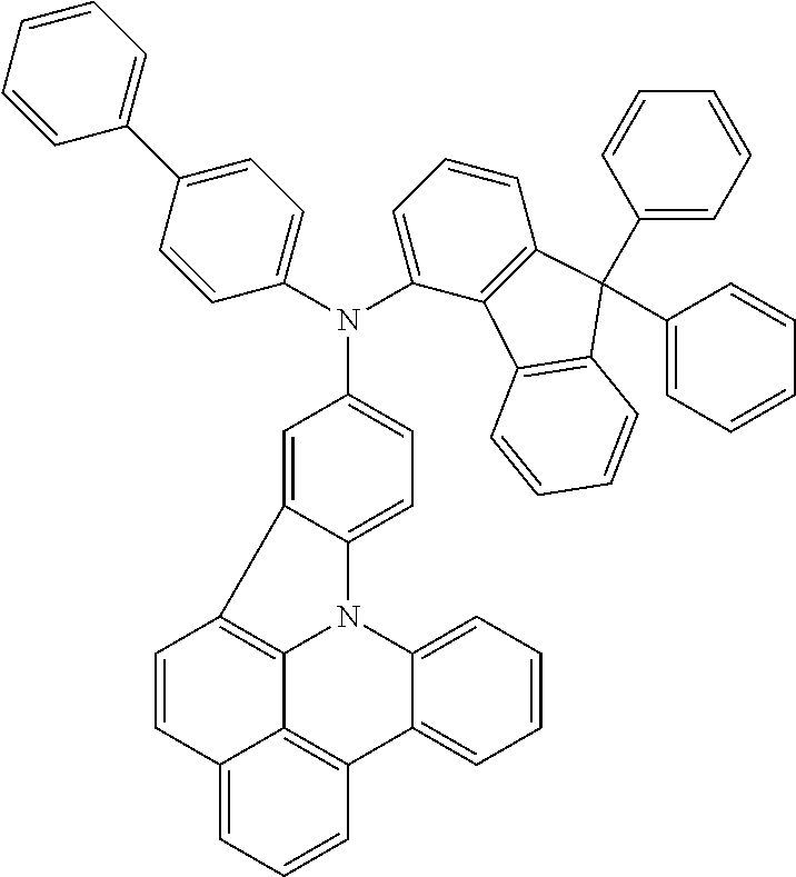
C1(N(C2=CC=CC3=C2C2=C(C3(C3=CC=CC=C3)C3=CC=CC=C3)C=CC=C2)C2=CC=C3C(=C2)C2=C4N3C3=CC=CC=C3C3=C4C(=CC=C3)C=C2)=CC=C(C2=CC=CC=C2)C=C1
